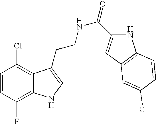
C1=CC(F)=C2C(=C1Cl)C(CCNC(=O)C1=CC3=C(N1)C=CC(Cl)=C3)=C(C)N2
